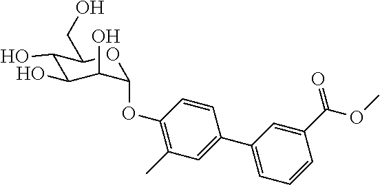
C1(O)C(O)C(O)C(OC2=C(C)C=C(C3=CC=CC(C(=O)OC)=C3)C=C2)OC1CO
